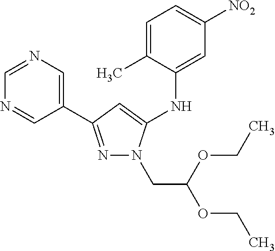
C1=NC=C(C2=NN(CC(OCC)OCC)C(NC3=CC([NO2])=CC=C3C)=C2)C=N1
